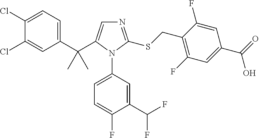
C1(C(C2=CN=C(SCC3=C(F)C=C(C(=O)O)C=C3F)N2C2=CC=C(F)C(C(F)F)=C2)(C)C)=CC=C(Cl)C(Cl)=C1
